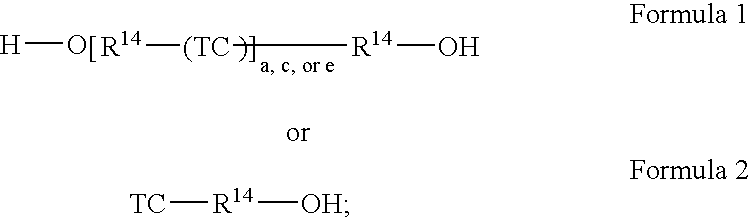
[H]O.[R14][(TC][R14]O.[TC][R14][OH]
